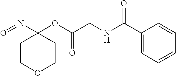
C1COCCC1(N=O)OC(CNC(C1=CC=CC=C1)=O)=O
